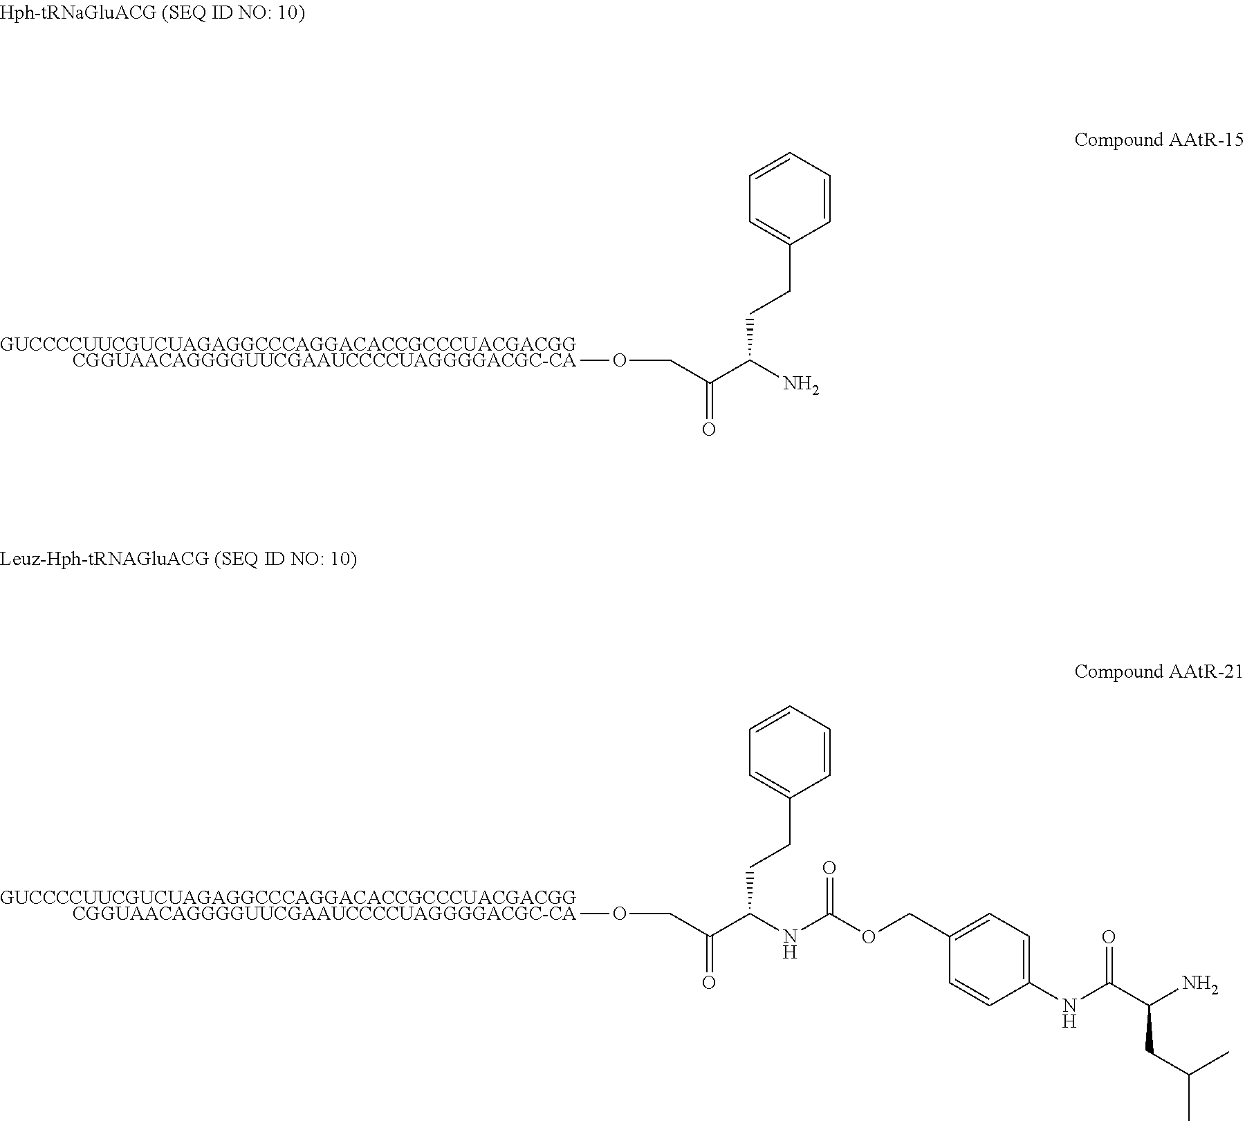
[GUCCCCUUCGUCUAGAGGCCCAGGACACCGCCCUACGACGGCGGUAACAGGGGUUCGAAUCCCCUAGGGGACGC-CA]OCC(C(N)CCC1=CC=CC=C1)=O.[GUCCCCUUCGUCUAGAGGCCCAGGACACCGCCCUACGACGGCGGUAACAGGGGUUCGAAUCCCCUAGGGGACGC-CA]OCC(C(NC(OCC1=CC=C(NC(=O)C(N)CC(C)C)C=C1)=O)CCC1=CC=CC=C1)=O
